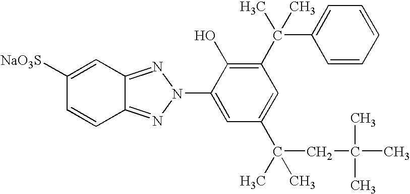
C1=CC2=NN(C3=CC(C(C)(CC(C)(C)C)C)=CC(C(C)(C)C4=CC=CC=C4)=C3O)N=C2C=C1[NaO3S]
